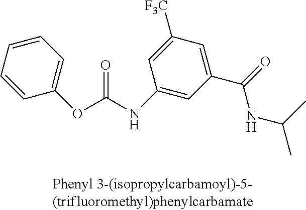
C1=CC=CC(OC(NC2=CC(C(=O)NC(C)C)=CC([F3C])=C2)=O)=C1
